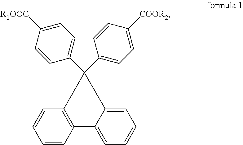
C1=CC2=C(C=C1)C(C1=CC=C([COOR2])C=C1)(C1=CC=C([R1OOC])C=C1)C1=CC=CC=C21
